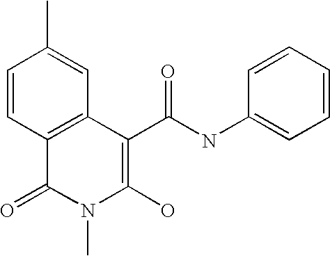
C1=CC2=C(C=C1C)C(C(NC1=CC=CC=C1)=O)=C(O)N(C)C2=O
